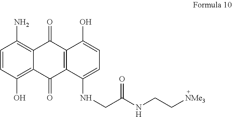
C1=CC(O)=C2C(=C1N)C(=O)C1=C(C2=O)C(NCC(=O)NCC[NMe3])=CC=C1O
